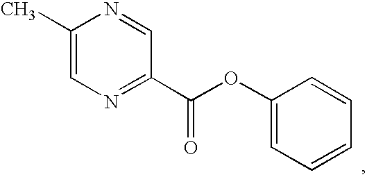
C1(C)=CN=C(C(OC2=CC=CC=C2)=O)C=N1
